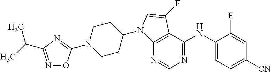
N1=CN=C(NC2=CC=C([CN])C=C2F)C2=C1N(C1CCN(C3=NC(C(C)C)=NO3)CC1)C=C2F
